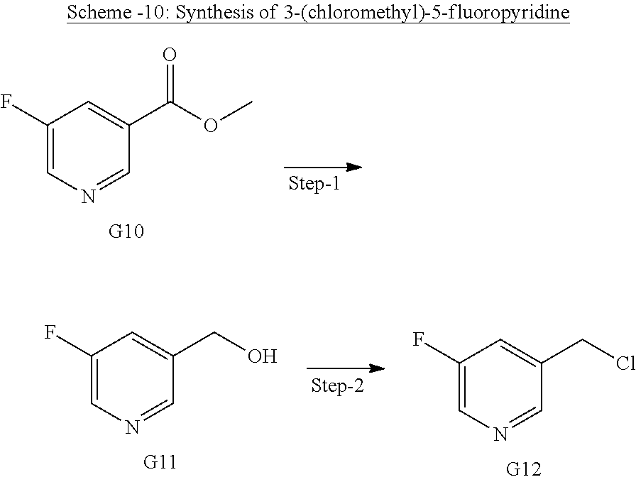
C1(F)=CN=CC(C(OC)=O)=C1.C1(F)=CN=CC(CO)=C1.C1(F)=CN=CC(CCl)=C1
